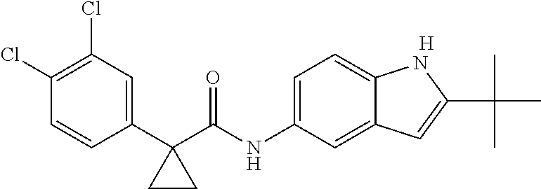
C1(C2(C(NC3=CC=C4C(=C3)C=C(C(C)(C)C)N4)=O)CC2)=CC(Cl)=C(Cl)C=C1.[H]
